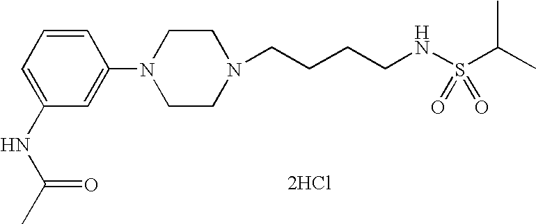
N1(CCCCNS(C(C)C)(=O)=O)CCN(C2=CC(NC(C)=O)=CC=C2)CC1.[2HCl]
